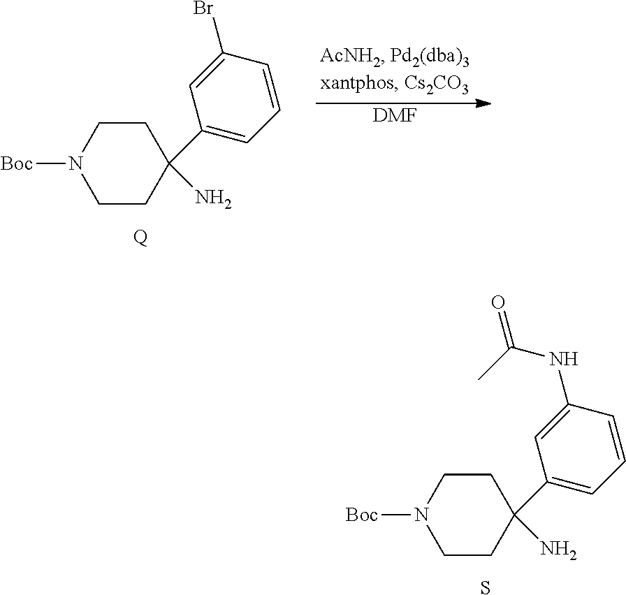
C1CC(N)(C2=CC=CC(Br)=C2)CCN1[Boc].[Q].[DMF].C1CC(N)(C2=CC=CC(NC(=O)C)=C2)CCN1[Boc].S
